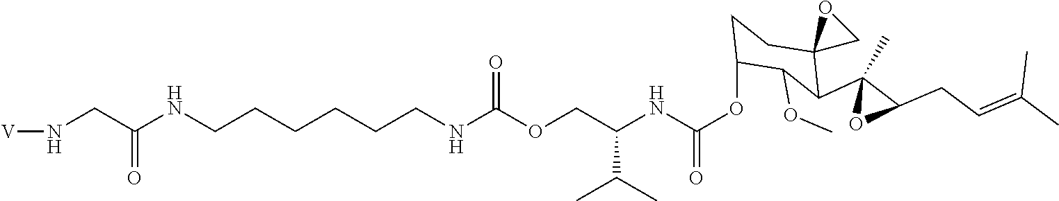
C(CCCCNC(OCC(NC(OC1CCC2(C(C3(C)OC3CC=C(C)C)C1OC)CO2)=O)C(C)C)=O)CNC(CN[V])=O
